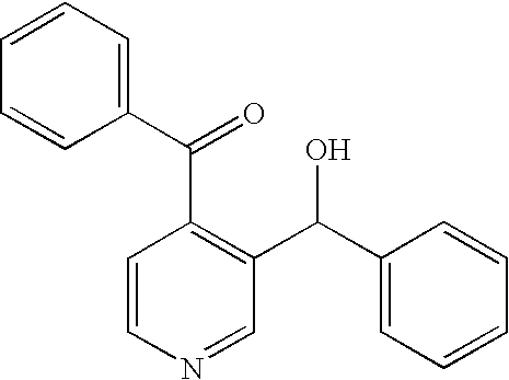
C1=CC=C(C(=O)C2=C(C(C3=CC=CC=C3)O)C=NC=C2)C=C1
